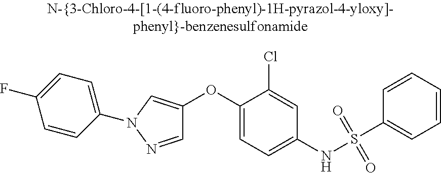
C1=NN(C2=CC=C(F)C=C2)C=C1OC1=CC=C(NS(C2=CC=CC=C2)(=O)=O)C=C1Cl
